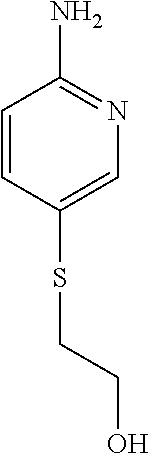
C1=CC(SCCO)=CN=C1N
